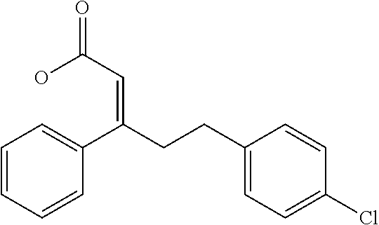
C1=CC=CC(C(CCC2=CC=C(Cl)C=C2)=CC(=O)O)=C1
